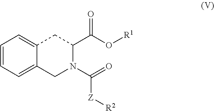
C1=CC=C2C(=C1)CN(C([Z][R2])=O)C(C(=O)O[R1])C2
